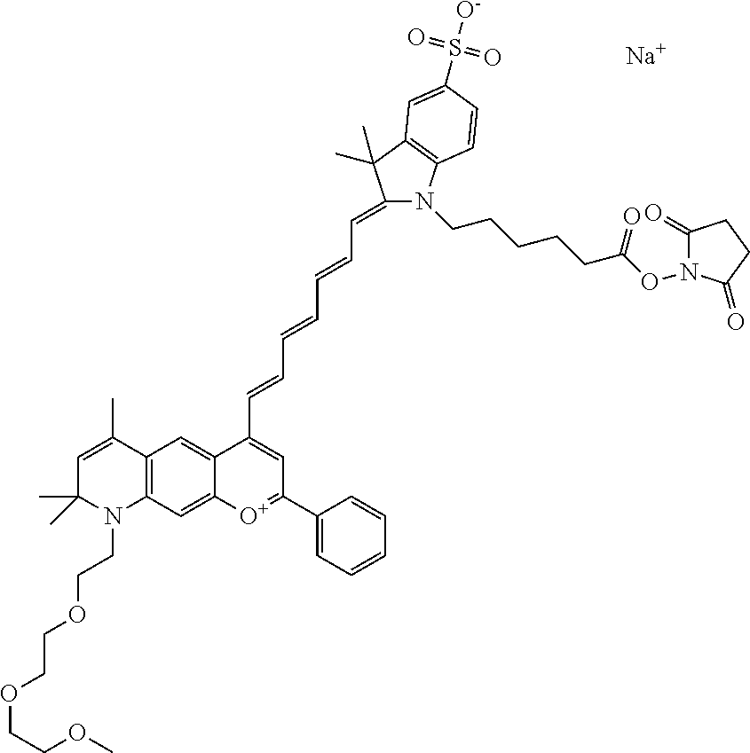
[Na].C1=C(C)C2=C(N(CCOCCOCCOC)C1(C)C)C=C1C(=C2)C(C=CC=CC=CC=C2N(CCCCCC(ON3C(=O)CCC3=O)=O)C3=C(C2(C)C)C=C(S([O-])(=O)=O)C=C3)=CC(C2=CC=CC=C2)=[O+]1
